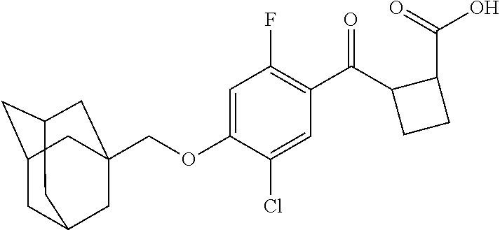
C1C2CC3CC(COC4=CC(F)=C(C(C5CCC5C(=O)O)=O)C=C4Cl)(CC1C3)C2
